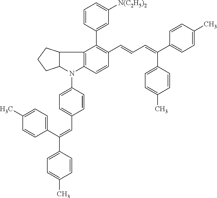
C12C(N(C3=CC=C(C=C(C4=CC=C(C)C=C4)C4=CC=C(C)C=C4)C=C3)C3=C1C(C1=CC([N(C2H5)2])=CC=C1)=C(C=CC=C(C1=CC=C(C)C=C1)C1=CC=C(C)C=C1)C=C3)CCC2
